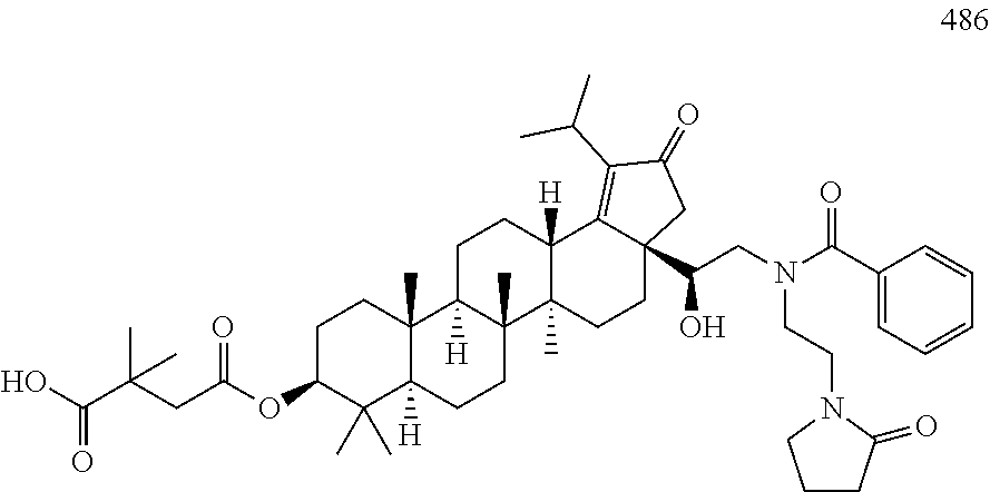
C1C(OC(CC(C(O)=O)(C)C)=O)C(C)(C)C2([H])C(C)(C1)C1([H])C(C)(CC2)C2(C)C([H])(CC1)C1=C(C(C)C)C(=O)CC1(C(CN(C(C1=CC=CC=C1)=O)CCN1C(=O)CCC1)O)CC2
